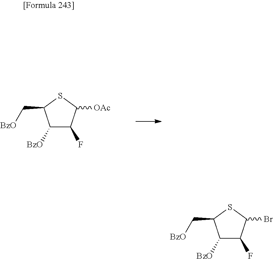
[BzO]CC1C([BzO])C(F)C([OAc])S1.[BzO]CC1C([BzO])C(F)C(Br)S1
